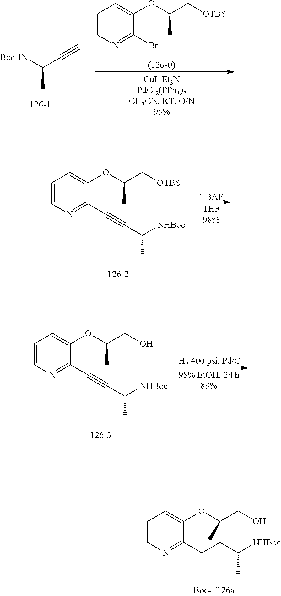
[BocHN]C(C#C)C.C1=CN=C(Br)C(OC(C[OTBS])C)=C1.C1=CN=C(C#CC([NHBoc])C)C(OC(C[OTBS])C)=C1.[TBAF].C1=CN=C(C#CC([NHBoc])C)C(OC(CO)C)=C1.C1=CN=C(CCC([NHBoc])C)C(OC(CO)C)=C1
